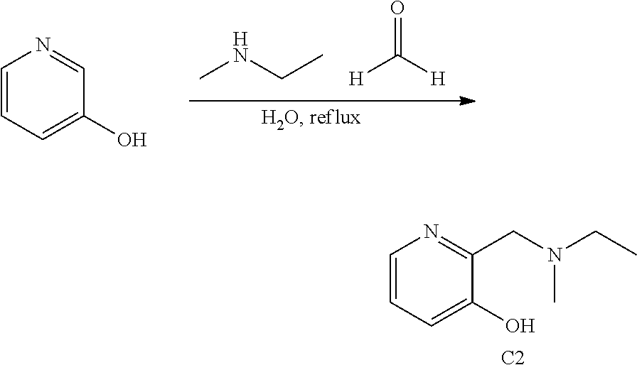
CNCC.[H]C([H])=O.C1=CC=C(O)C=N1.C1=CC=C(O)C(CN(CC)C)=N1.[C2]
